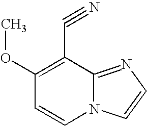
C1(OC)=C(C#N)C2=NC=CN2C=C1
